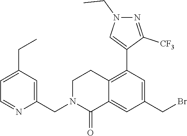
C1N(CC2=CC(CC)=CC=N2)C(=O)C2=CC(CBr)=CC(C3=CN(CC)N=C3[CF3])=C2C1
